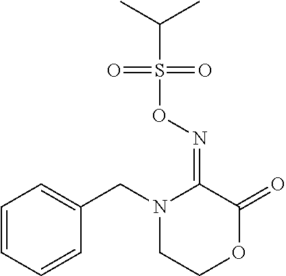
C1=CC=CC(CN2CCOC(=O)C2=NOS(C(C)C)(=O)=O)=C1
